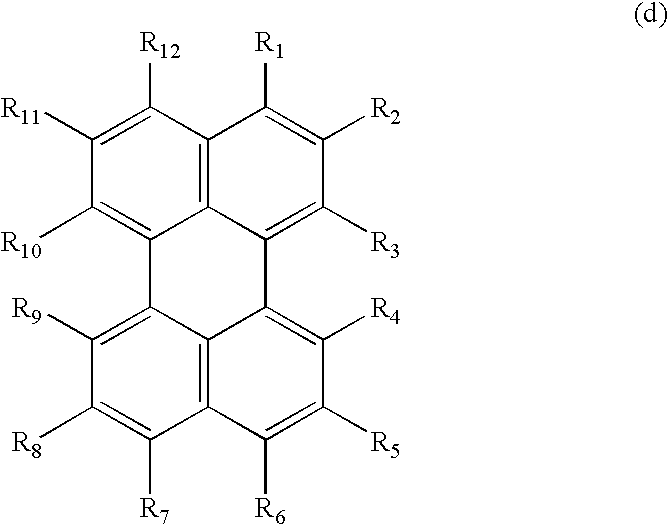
[R10]C1=C2C3=C([R9])C([R8])=C([R7])C4=C3C(=C([R4])C([R5])=C4[R6])C3=C([R3])C([R2])=C([R1])C(=C23)C([R12])=C1[R11]
